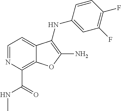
C1=NC(C(=O)NC)=C2C(=C1)C(NC1=CC(F)=C(F)C=C1)=C(N)O2
